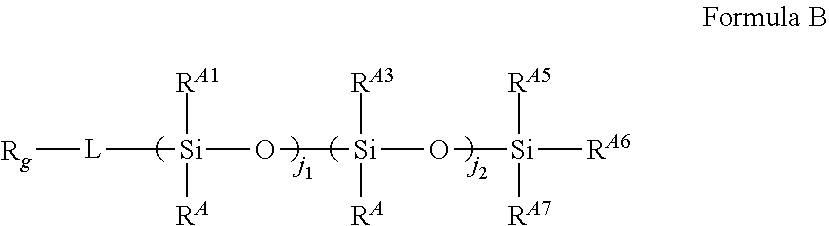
[L]([Si](O[Si]([RA])([RA3])O[Si]([RA5])([RA7])[RA6])([RA1])[RA])[Rg]
